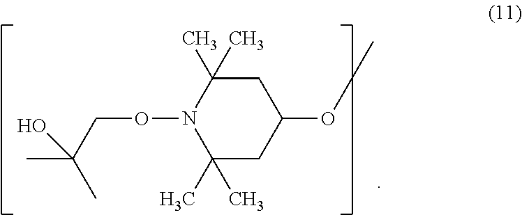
C1(C)(C)CC(OC)CC(C)(C)N1OCC(C)(C)O
